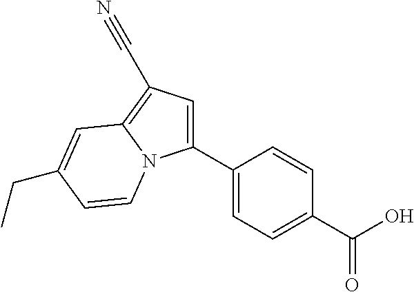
C1(C2=CC=C(C(O)=O)C=C2)=CC(C#N)=C2N1C=CC(CC)=C2
